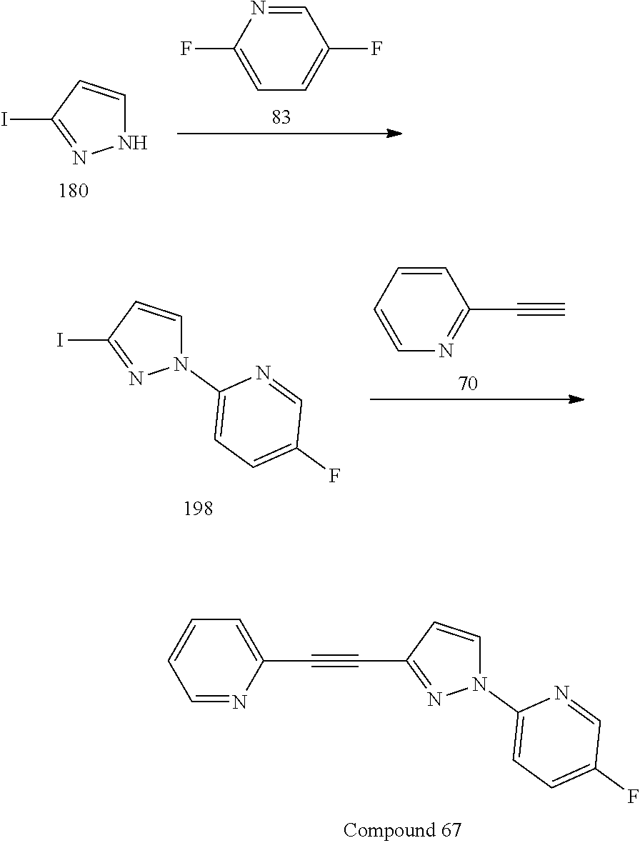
C1=C(C#CC2=NN(C3=CC=C(F)C=N3)C=C2)N=CC=C1.C1=NC(F)=CC=C1F.IC1=NNC=C1.C1=CC=CN=C1C#C.IC1=NN(C2=CC=C(F)C=N2)C=C1
